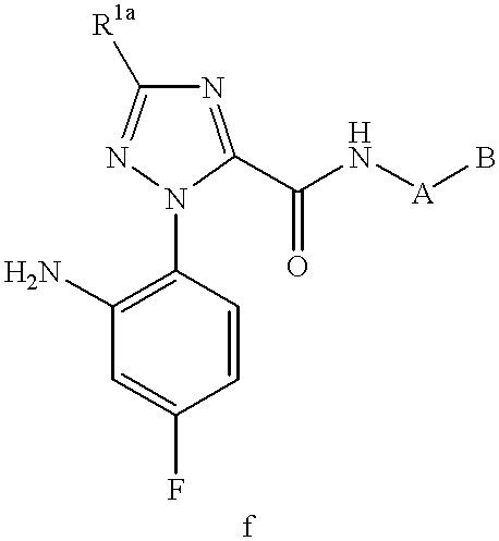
C1(N)=C(N2C(C(N[A]B)=O)=NC([R1a])=N2)C=CC(F)=C1
